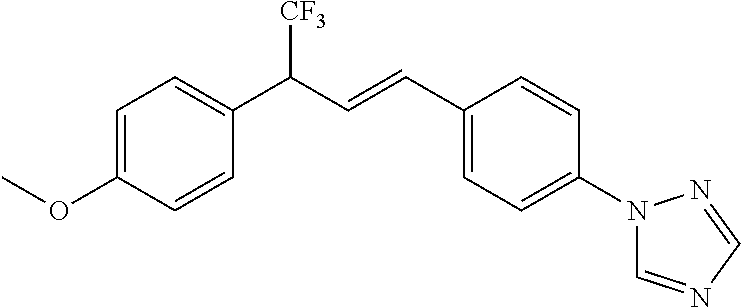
C1=CC(C(C=CC2=CC=C(N3C=NC=N3)C=C2)[CF3])=CC=C1OC
